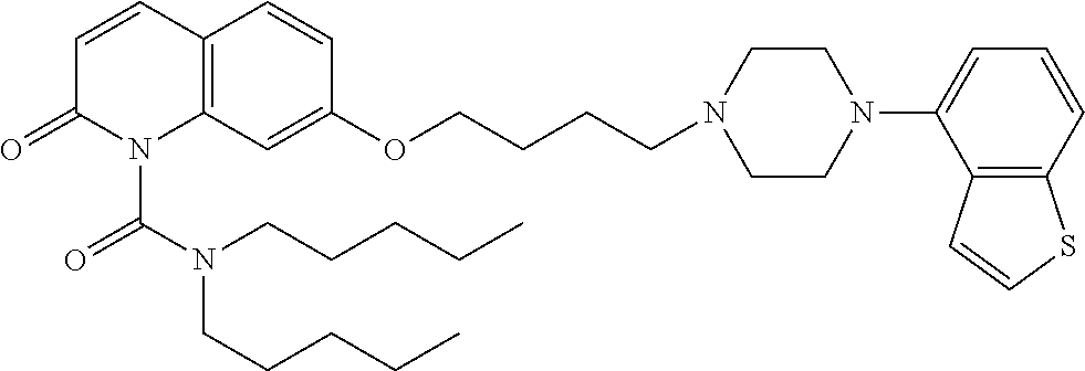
C1=CC2=C(N(C(N(CCCCC)CCCCC)=O)C1=O)C=C(OCCCCN1CCN(C3=CC=CC4=C3C=CS4)CC1)C=C2
